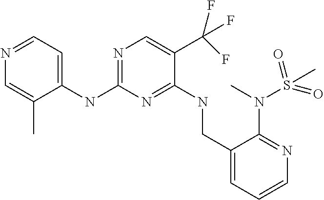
N(C1=NC=C(C(F)(F)F)C(NCC2=CC=CN=C2N(S(C)(=O)=O)C)=N1)C1=CC=NC=C1C
